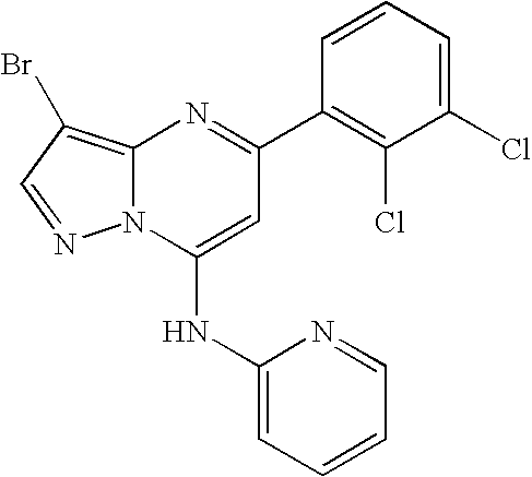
C12=C(Br)C=NN1C(NC1=CC=CC=N1)=CC(C1=C(Cl)C(Cl)=CC=C1)=N2
